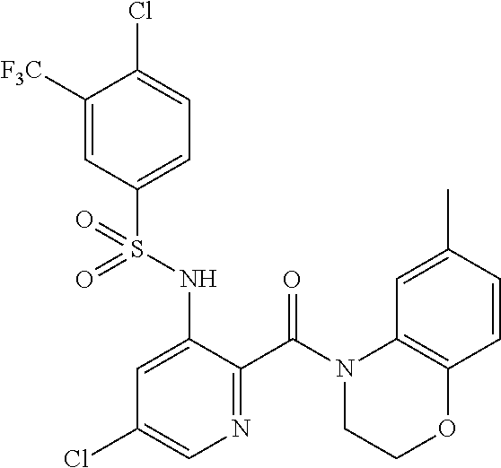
C1([F3C])=CC(S(NC2=CC(Cl)=CN=C2C(N2C3=C(C=CC(C)=C3)OCC2)=O)(=O)=O)=CC=C1Cl
